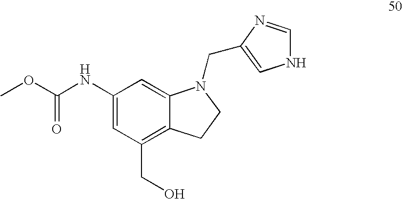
C1(NC(=O)OC)=CC(CO)=C2C(=C1)N(CC1=CNC=N1)CC2
